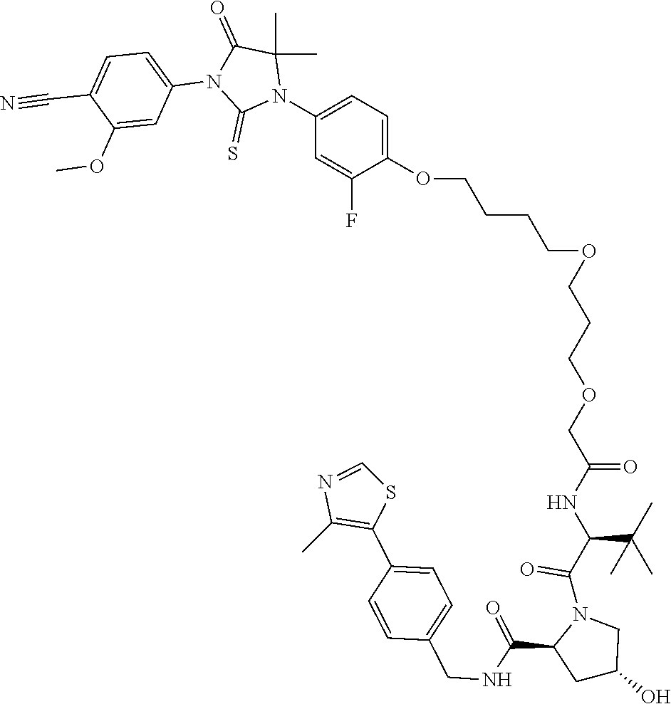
C(OCCCCOC1=CC=C(N2C(C)(C)C(=O)N(C3=CC=C(C#N)C(OC)=C3)C2=S)C=C1F)CCOCC(NC(C(C)(C)C)C(N1C(C(=O)NCC2=CC=C(C3=C(C)N=CS3)C=C2)CC(O)C1)=O)=O
